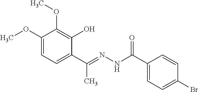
C1(OC)=CC=C(C(=NNC(C2=CC=C(Br)C=C2)=O)C)C(O)=C1OC
